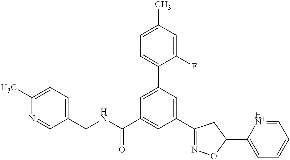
C1(C2=NOC(C3=CC=CC=[HN+]3)C2)=CC(C2=CC=C(C)C=C2F)=CC(C(NCC2=CC=C(C)N=C2)=O)=C1
